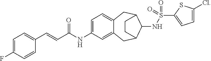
C1(NC(C=CC2=CC=C(F)C=C2)=O)=CC=C2C(=C1)CC1C(NS(=O)(=O)C3=CC=C(Cl)S3)C(C2)CC1
